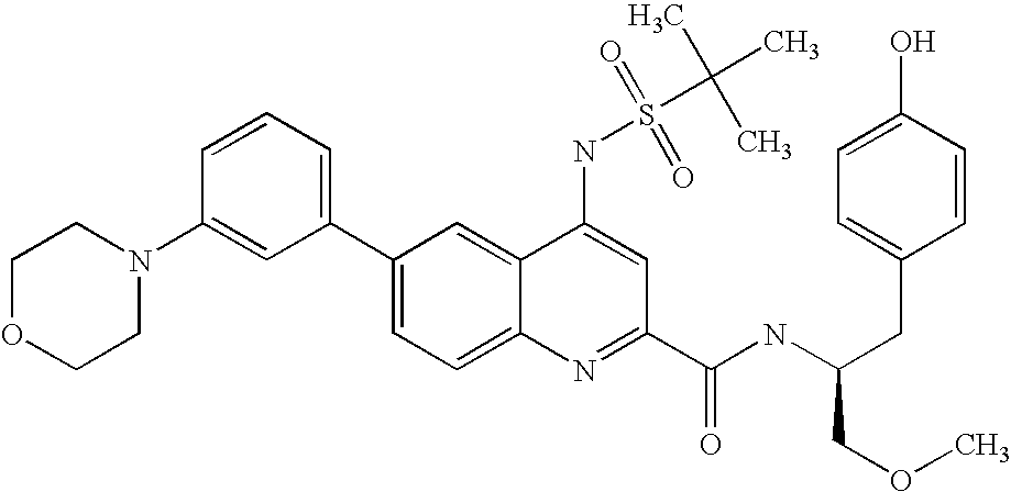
C1(C2=CC=C3C(=C2)C(NS(C(C)(C)C)(=O)=O)=CC(C(NC(CC2=CC=C(O)C=C2)COC)=O)=N3)=CC=CC(N2CCOCC2)=C1
